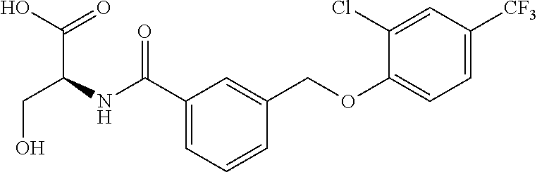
C1(C(NC(C(O)=O)CO)=O)=CC=CC(COC2=CC=C([CF3])C=C2Cl)=C1
